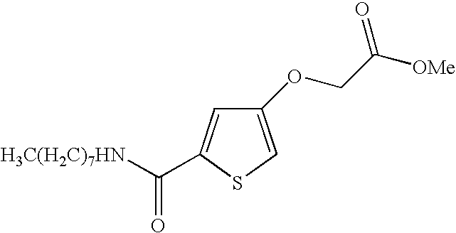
C1(OCC([OMe])=O)=CSC(C(=O)[H3C(H2C)7HN])=C1
